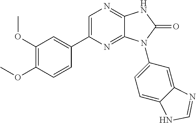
C1(OC)=C(OC)C=CC(C2=CN=C3C(=N2)N(C2=CC=C4C(=C2)N=CN4)C(=O)N3)=C1
